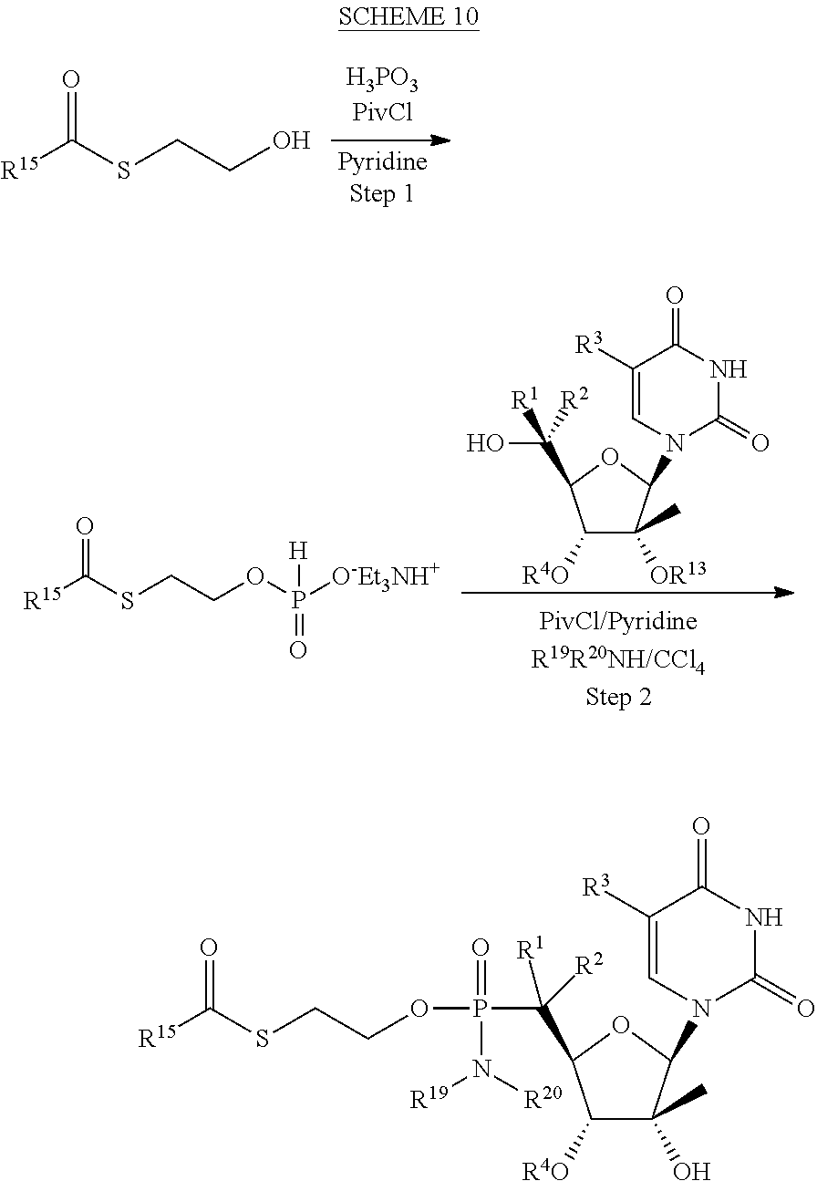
[R15]C(SCCO)=O.OC(C1C([R4O])C([OR13])(C)C(N2C(=O)NC(=O)C([R3])=C2)O1)([R1])[R2].[R15]C(SCCOP([O-Et3NH+])([H])=O)=O.P(C(C1C([R4O])C(O)(C)C(N2C(=O)NC(=O)C([R3])=C2)O1)([R1])[R2])(=O)(N([R20])[R19])OCCSC(=O)[R15]
